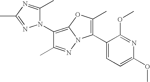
C1(N2C(C)=NC(C)=N2)=C2N(N=C1C)C(C1=CC=C(OC)N=C1OC)=C(C)O2
